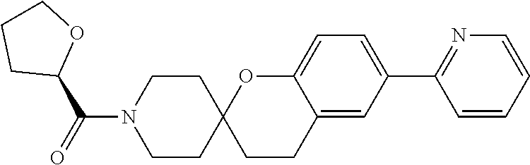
C1=CC=CC(C2=CC=C3C(=C2)CCC2(O3)CCN(C(=O)C3OCCC3)CC2)=N1
